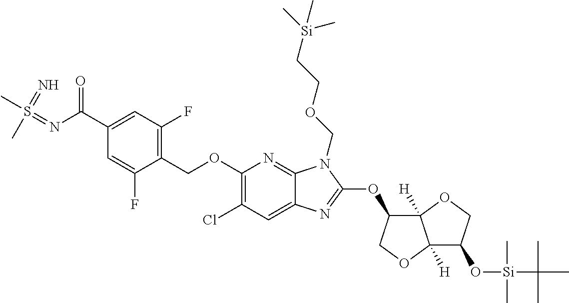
C1(COC2=C(Cl)C=C3C(=N2)N(COCC[Si](C)(C)C)C(OC2C4([H])C([H])(OC2)C(O[Si](C(C)(C)C)(C)C)CO4)=N3)=C(F)C=C(C(N=S(C)(=N)C)=O)C=C1F
